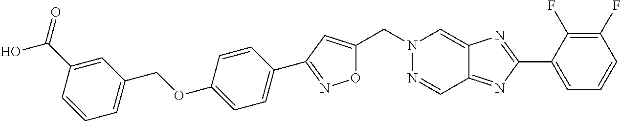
C(N1N=CC2=NC(C3=CC=CC(F)=C3F)=NC2=C1)C1=CC(C2=CC=C(OCC3=CC=CC(C(=O)O)=C3)C=C2)=NO1
